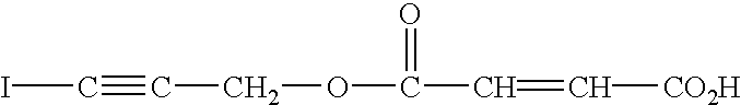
IC#CCOC(=O)C=C[CO2H]
